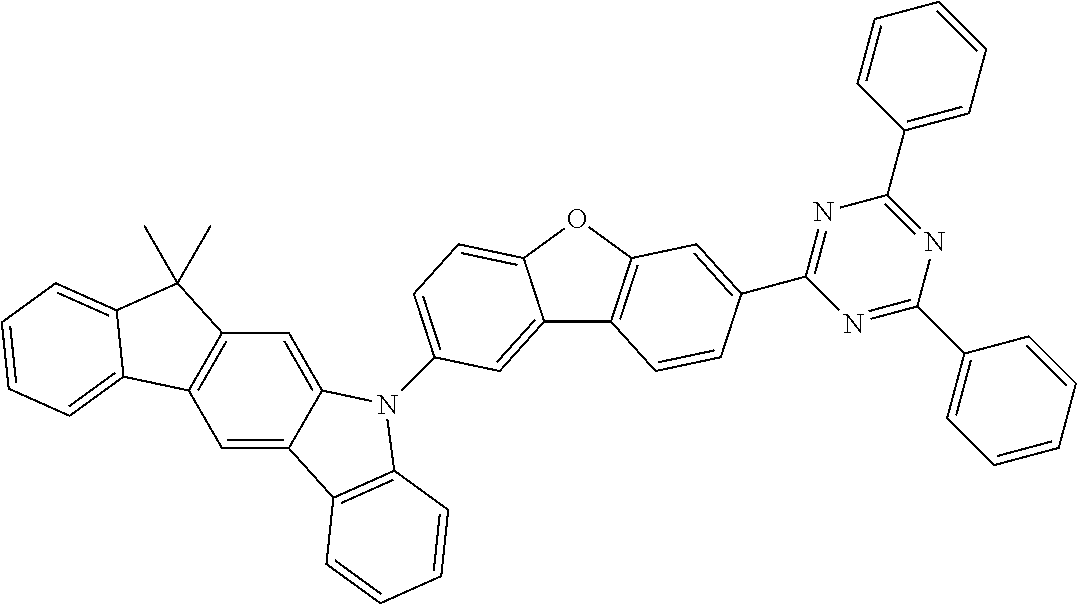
C12=CC(N3C4=CC5=C(C=C4C4=C3C=CC=C4)C3=CC=CC=C3C5(C)C)=CC=C1OC1=C2C=CC(C2=NC(C3=CC=CC=C3)=NC(C3=CC=CC=C3)=N2)=C1
